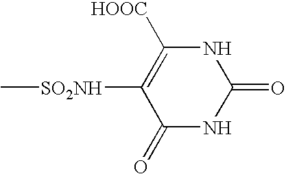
C1([SO2NH]C)=C([HOOC])NC(=O)NC1=O
